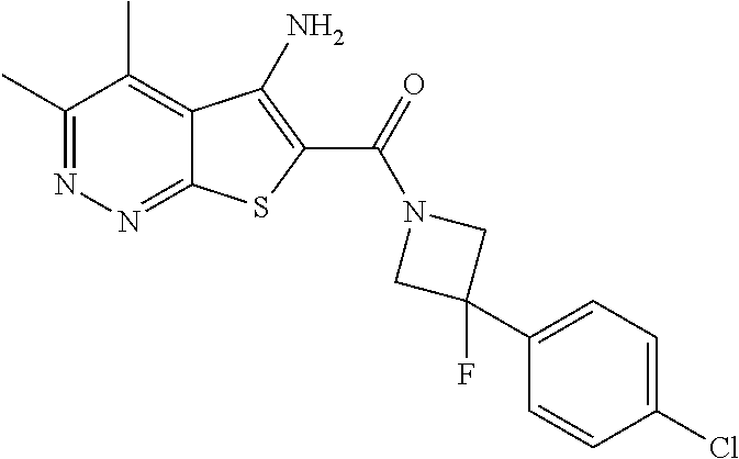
C1(C)=NN=C2C(=C1C)C(N)=C(C(=O)N1CC(C3=CC=C(Cl)C=C3)(F)C1)S2
